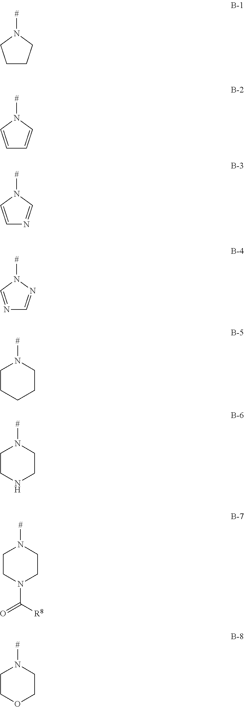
C1CCN([#])C1.C1=CN([#])C=C1.C1=CN([#])C=N1.N1=CN([#])N=C1.N1([#])CCCCC1.N1([#])CCNCC1.N1([#])CCN(C(=O)[R8])CC1.N1([#])CCOCC1
